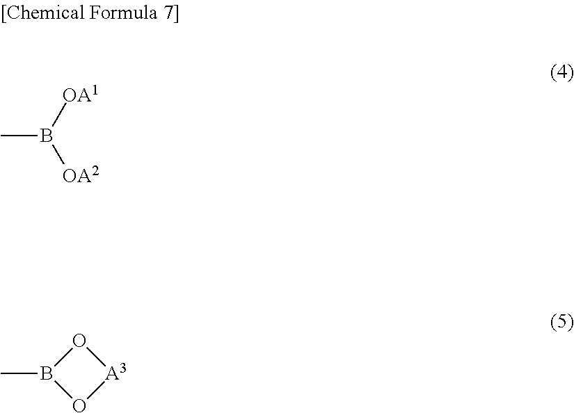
CB([OA1])[OA2].O1B(C)O[A3]1
